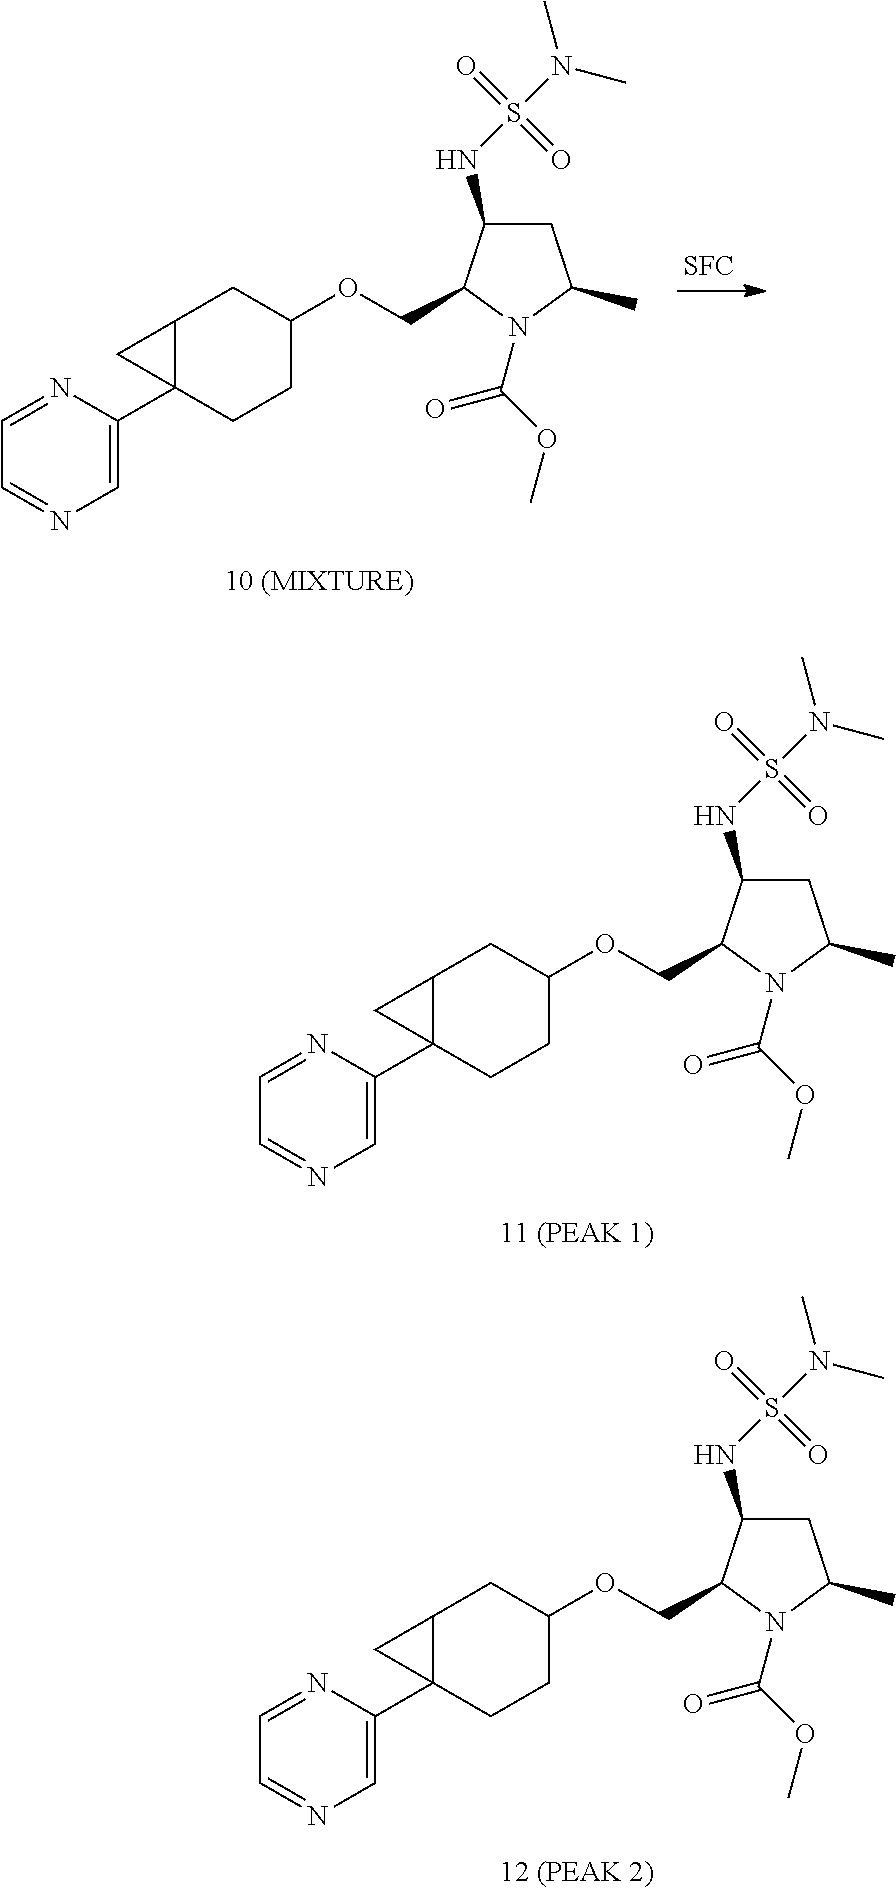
C1(C23C(CC(OCC4C(NS(N(C)C)(=O)=O)CC(C)N4C(OC)=O)CC2)C3)=CN=CC=N1.[SFC].C1C(NS(N(C)C)(=O)=O)C(COC2CCC3(C4=CN=CC=N4)C(C2)C3)N(C(OC)=O)C1C.C1C(NS(N(C)C)(=O)=O)C(COC2CCC3(C4=CN=CC=N4)C(C2)C3)N(C(OC)=O)C1C
